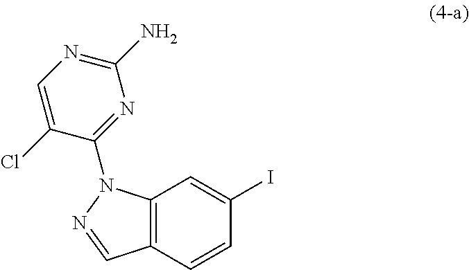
C12=C(C=CC(I)=C1)C=NN2C1=NC(N)=NC=C1Cl
